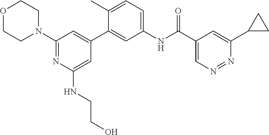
O1CCN(C2=NC(NCCO)=CC(C3=CC(NC(C4=CN=NC(C5CC5)=C4)=O)=CC=C3C)=C2)CC1
